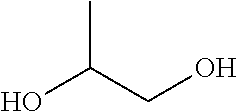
OC(CO)C
